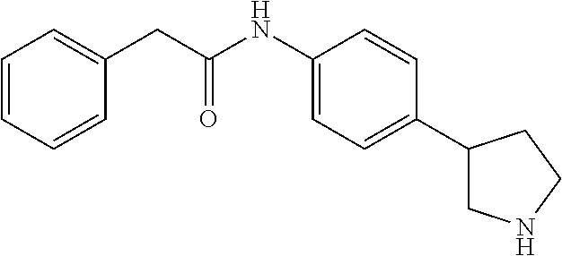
C1=CC=CC(CC(NC2=CC=C(C3CNCC3)C=C2)=O)=C1
